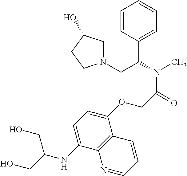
C1=CC(C(N(C)C(=O)COC2=CC=C(NC(CO)CO)C3=C2C=CC=N3)CN2CC(O)CC2)=CC=C1
